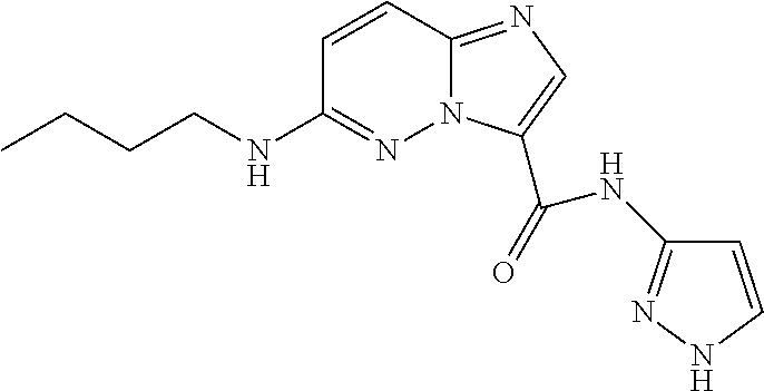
C1=CC2=NC=C(C(NC3=NNC=C3)=O)N2N=C1NCCCC
